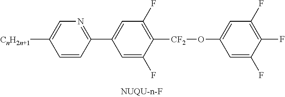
C1(F)=C([CF2]OC2=CC(F)=C(F)C(F)=C2)C(F)=CC(C2=NC=C([CnH2n+1])C=C2)=C1
